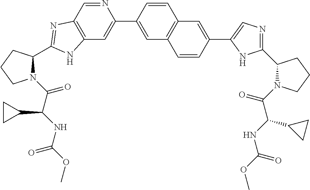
C12=C(C=NC(C3=CC4=C(C=C3)C=C(C3=CN=C(C5N(C(C(NC(OC)=O)C6CC6)=O)CCC5)N3)C=C4)=C1)N=C(C1CCCN1C(C(NC(OC)=O)C1CC1)=O)N2
